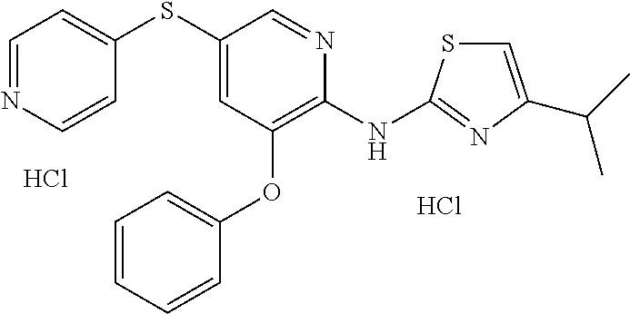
Cl.Cl.C1(SC2=CC(OC3=CC=CC=C3)=C(NC3=NC(C(C)C)=CS3)N=C2)=CC=NC=C1
